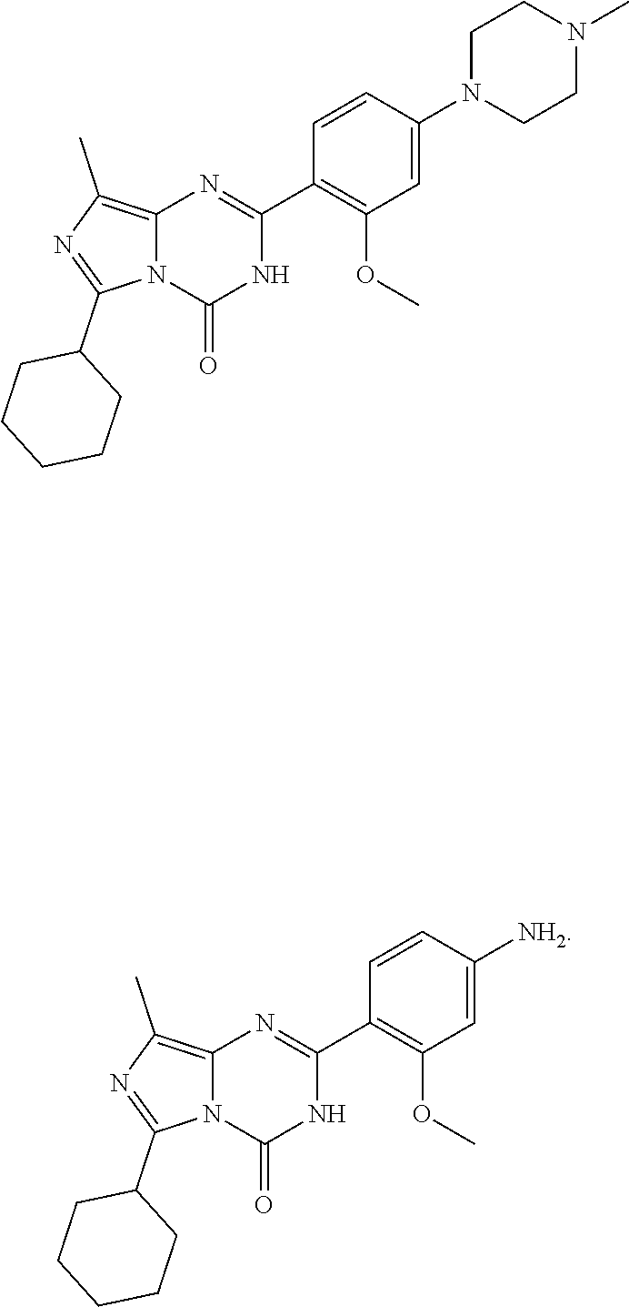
C1(C2CCCCC2)=NC(C)=C2N=C(C3=C(OC)C=C(N4CCN(C)CC4)C=C3)NC(=O)N12.C1(C2CCCCC2)=NC(C)=C2N=C(C3=C(OC)C=C([NH2])C=C3)NC(=O)N12
